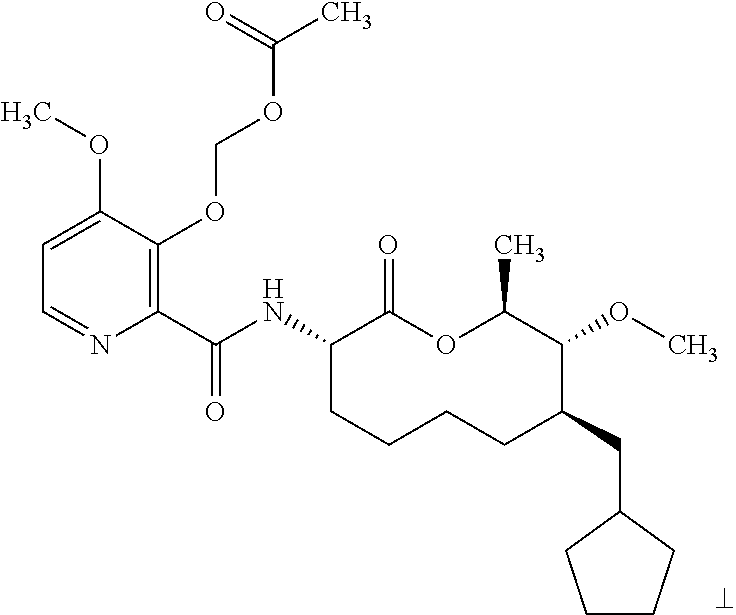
C1(C(NC2CCCCC(CC3CCCC3)C(OC)C(C)OC2=O)=O)=C(OCOC(C)=O)C(OC)=CC=N1
